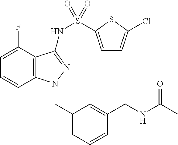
C1=C(F)C2=C(C=C1)N(CC1=CC=CC(CNC(C)=O)=C1)N=C2NS(=O)(=O)C1=CC=C(Cl)S1
